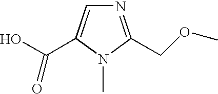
N1=C(COC)N(C)C(C(=O)O)=C1
